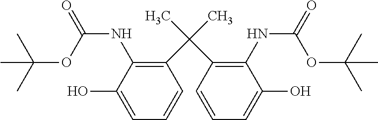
C1(C(C)(C)C2=C(NC(=O)OC(C)(C)C)C(O)=CC=C2)=C(NC(=O)OC(C)(C)C)C(O)=CC=C1
